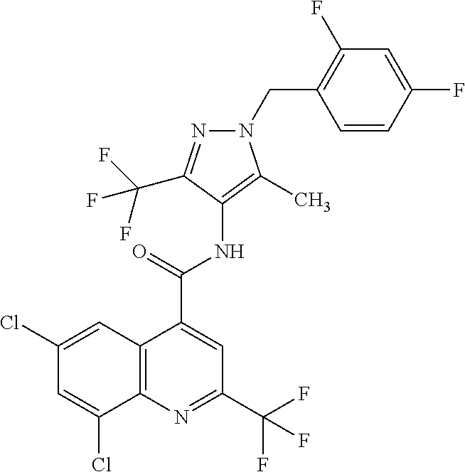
C12=C(N=C(C(F)(F)F)C=C1C(=O)NC1=C(C)N(CC3=C(F)C=C(F)C=C3)N=C1C(F)(F)F)C(Cl)=CC(Cl)=C2
